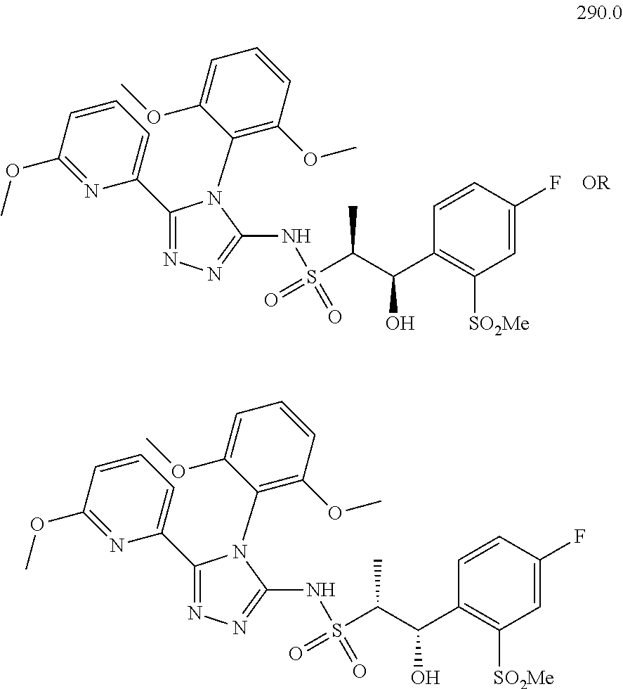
C1=C(F)C=CC(C(C(S(NC2=NN=C(C3=CC=CC(OC)=N3)N2C2=C(OC)C=CC=C2OC)(=O)=O)C)O)=C1[SO2Me].[OR].C1=C(F)C=CC(C(C(S(NC2=NN=C(C3=CC=CC(OC)=N3)N2C2=C(OC)C=CC=C2OC)(=O)=O)C)O)=C1[SO2Me]
